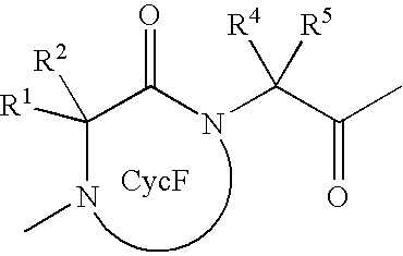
C(C(NC(C(C)=O)([R5])[R4])=O)(NC)([R2])[R1]
